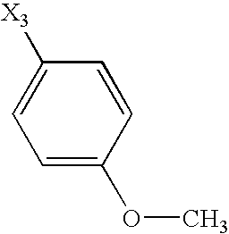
C1=C(OC)C=CC([X3])=C1
